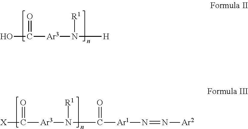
OC([Ar3]N([H])[R1])=O.[X]C([Ar3]N(C([Ar1]N=N[Ar2])=O)[R1])=O
